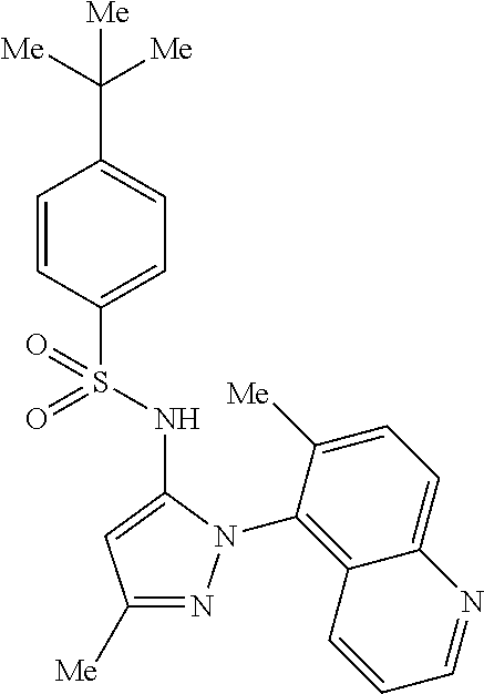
C1=CC(S(=O)(NC2=CC([Me])=NN2C2=C3C(=CC=C2[Me])N=CC=C3)=O)=CC=C1C([Me])([Me])[Me]
